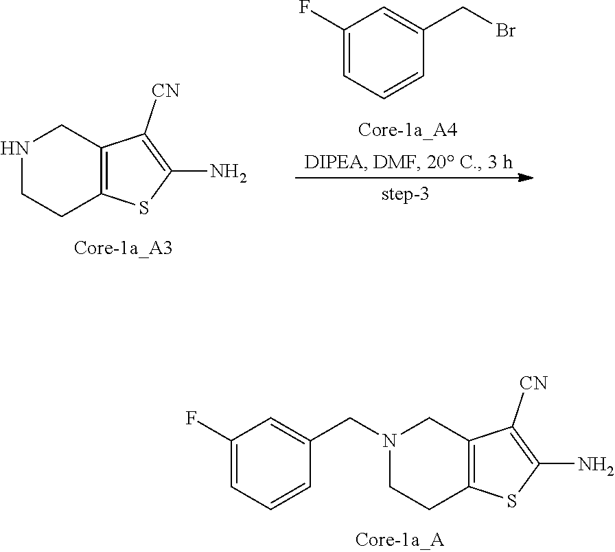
C12=C(CCN(CC3=CC(F)=CC=C3)C1)SC(N)=C2[CN].N1CCC2=C(C1)C([CN])=C(N)S2.C1(F)=CC=CC(CBr)=C1
